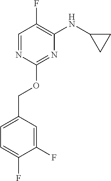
C1=C(COC2=NC(NC3CC3)=C(F)C=N2)C=C(F)C(F)=C1
